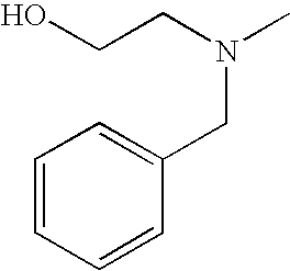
C1=CC=CC(CN(C)CCO)=C1
